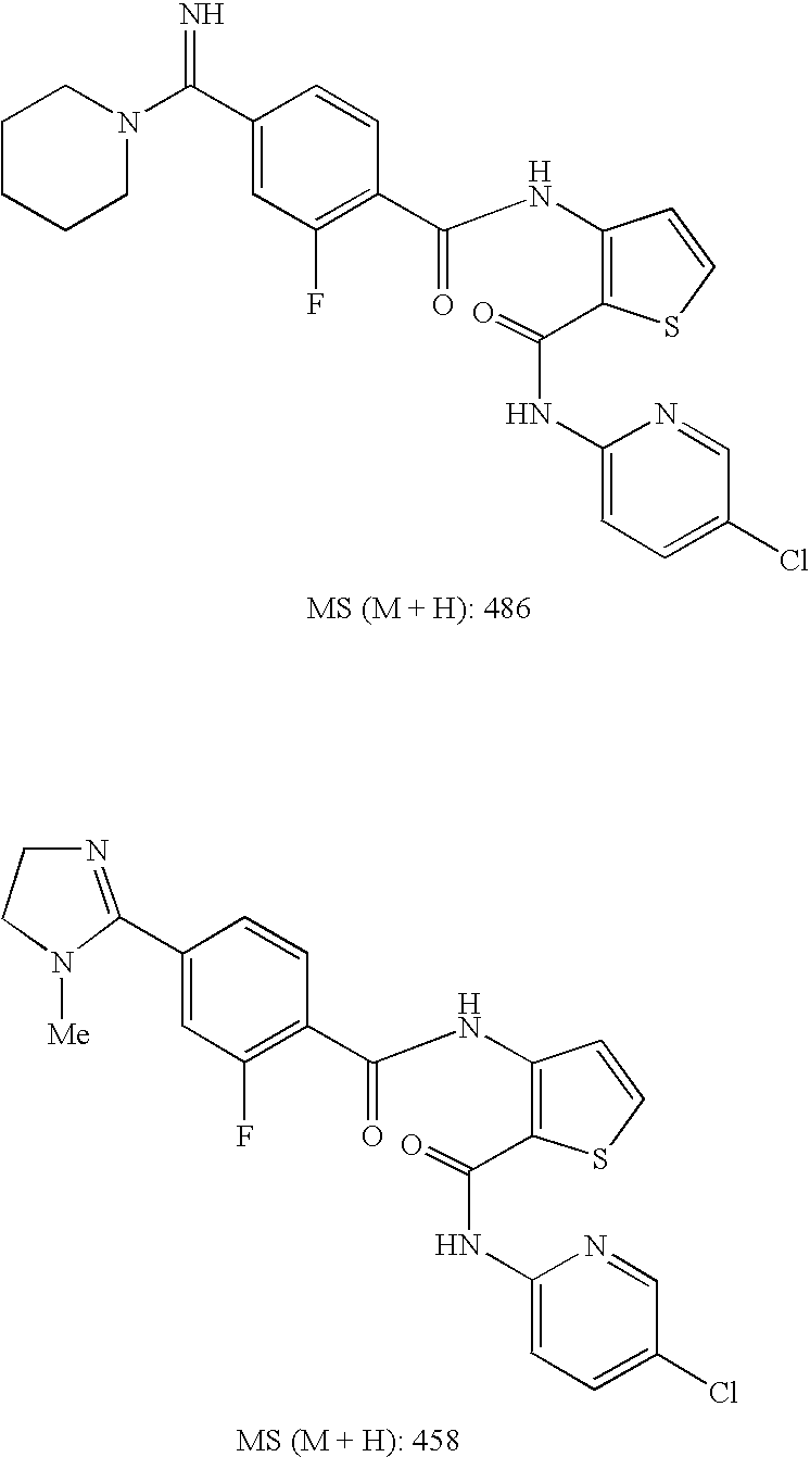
C(=N)(C1=CC(F)=C(C(NC2=C(C(NC3=CC=C(Cl)C=N3)=O)SC=C2)=O)C=C1)N1CCCCC1.C1(C2=CC(F)=C(C(NC3=C(C(NC4=CC=C(Cl)C=N4)=O)SC=C3)=O)C=C2)=NCCN1[Me]
